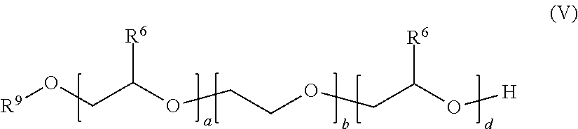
[R9]OCC([R6])OCCOCC(O[H])[R6]
